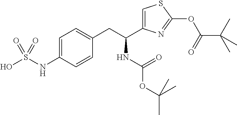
C1=C(NS(O)(=O)=O)C=CC(CC(NC(OC(C)(C)C)=O)C2=CSC(OC(C(C)(C)C)=O)=N2)=C1
